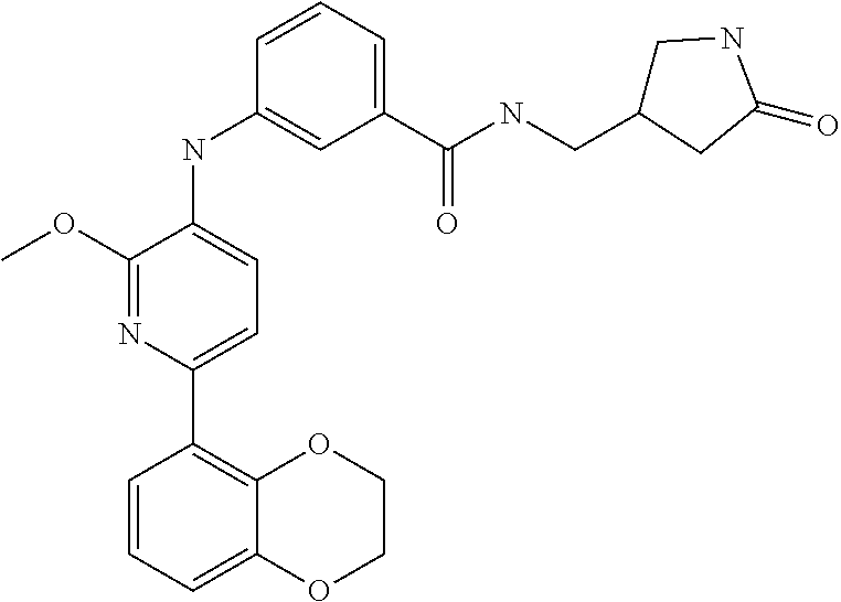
C1(C(NCC2CNC(=O)C2)=O)=CC=CC(NC2=CC=C(C3=C4C(=CC=C3)OCCO4)N=C2OC)=C1
